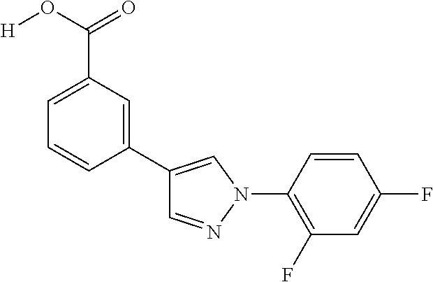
C1(C2=CN(C3=C(F)C=C(F)C=C3)N=C2)=CC(C(O[H])=O)=CC=C1
